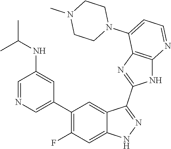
C1=NC=C(C2=C(F)C=C3C(=C2)C(C2=NC4=C(N2)N=CC=C4N2CCN(C)CC2)=NN3)C=C1NC(C)C
